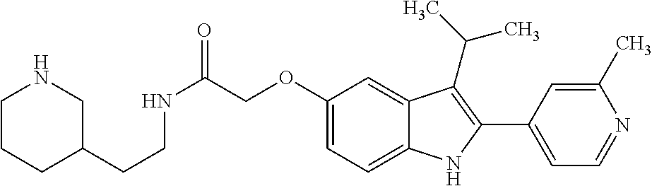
C(C(=O)NCCC1CNCCC1)OC1=CC=C2C(=C1)C(C(C)C)=C(C1=CC=NC(C)=C1)N2
